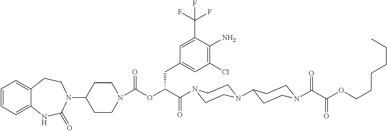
C1=CC=C2C(=C1)CCN(C1CCN(C(OC(C(=O)N3CCN(C4CCN(C(=O)C(OCCCCCC)=O)CC4)CC3)CC3=CC(Cl)=C(N)C(C(F)(F)F)=C3)=O)CC1)C(=O)N2
